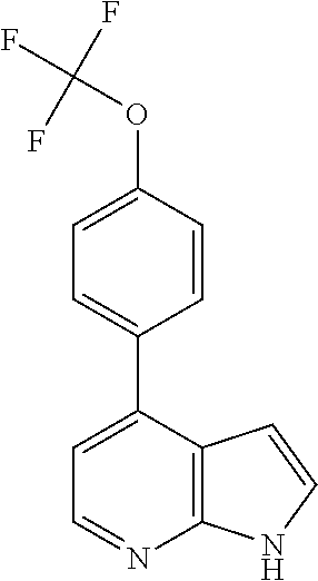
C1=C(C2=CC=C(OC(F)(F)F)C=C2)C2=C(N=C1)NC=C2
